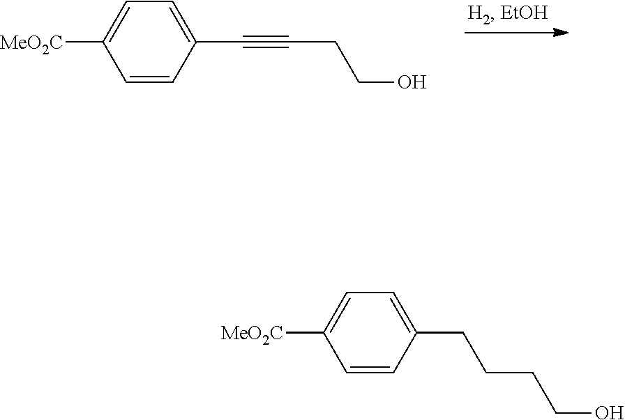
C1=CC(C#CCCO)=CC=C1[MeO2C].C1=CC(CCCCO)=CC=C1[MeO2C]
